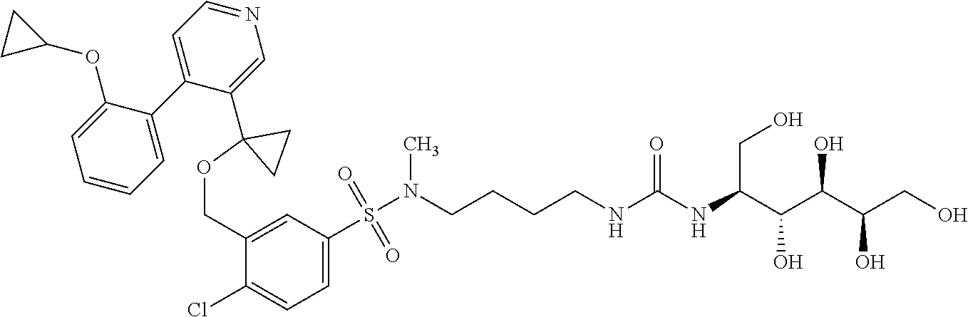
OCC(C(C(C(NC(NCCCCN(S(C1=CC=C(Cl)C(COC2(C3=CN=CC=C3C3=CC=CC=C3OC3CC3)CC2)=C1)(=O)=O)C)=O)CO)O)O)O
